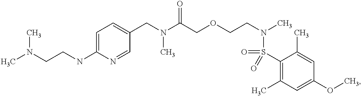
C1(CN(C(COCCN(C)S(=O)(C2=C(C)C=C(OC)C=C2C)=O)=O)C)=CC=C(NCCN(C)C)N=C1
